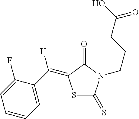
S1C(=S)N(CCCC(O)=O)C(=O)C1=C(C1=CC=CC=C1F)[H]
